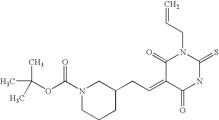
C=CCN1C(=O)C(=CCC2CN(C(OC(C)(C)C)=O)CCC2)C(=O)NC1=S
